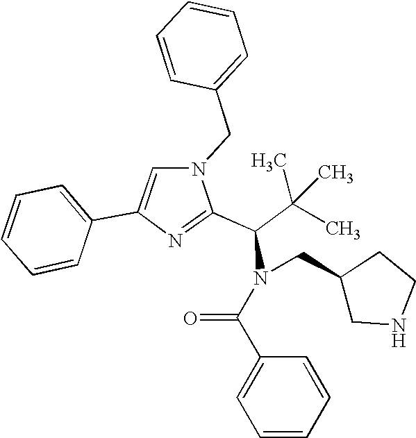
N1(CC2=CC=CC=C2)C=C(C2=CC=CC=C2)N=C1C(C(C)(C)C)N(CC1CNCC1)C(C1=CC=CC=C1)=O
